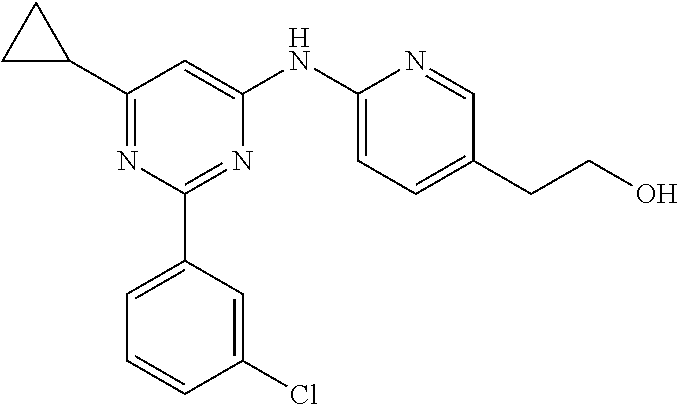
C1(C2CC2)=NC(C2=CC=CC(Cl)=C2)=NC(NC2=CC=C(CCO)C=N2)=C1
